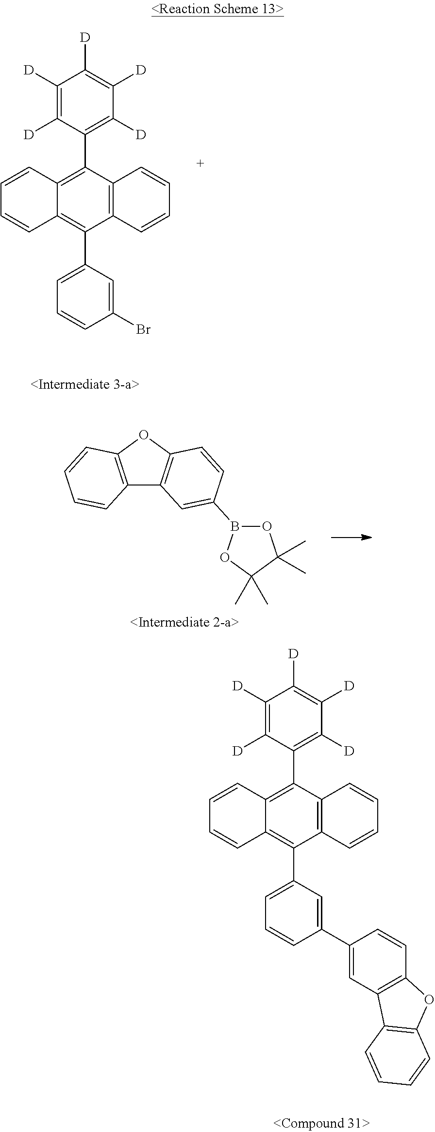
C1=CC2=C(C3=C([D])C([D])=C([D])C([D])=C3[D])C3=C(C(C4=CC=CC(Br)=C4)=C2C=C1)C=CC=C3.C12=C(OC3=C1C=C(B1OC(C)(C)C(C)(C)O1)C=C3)C=CC=C2.C1=CC2=C(C3=C([D])C([D])=C([D])C([D])=C3[D])C3=C(C(C4=CC=CC(C5=CC6=C(C=C5)OC5=C6C=CC=C5)=C4)=C2C=C1)C=CC=C3
